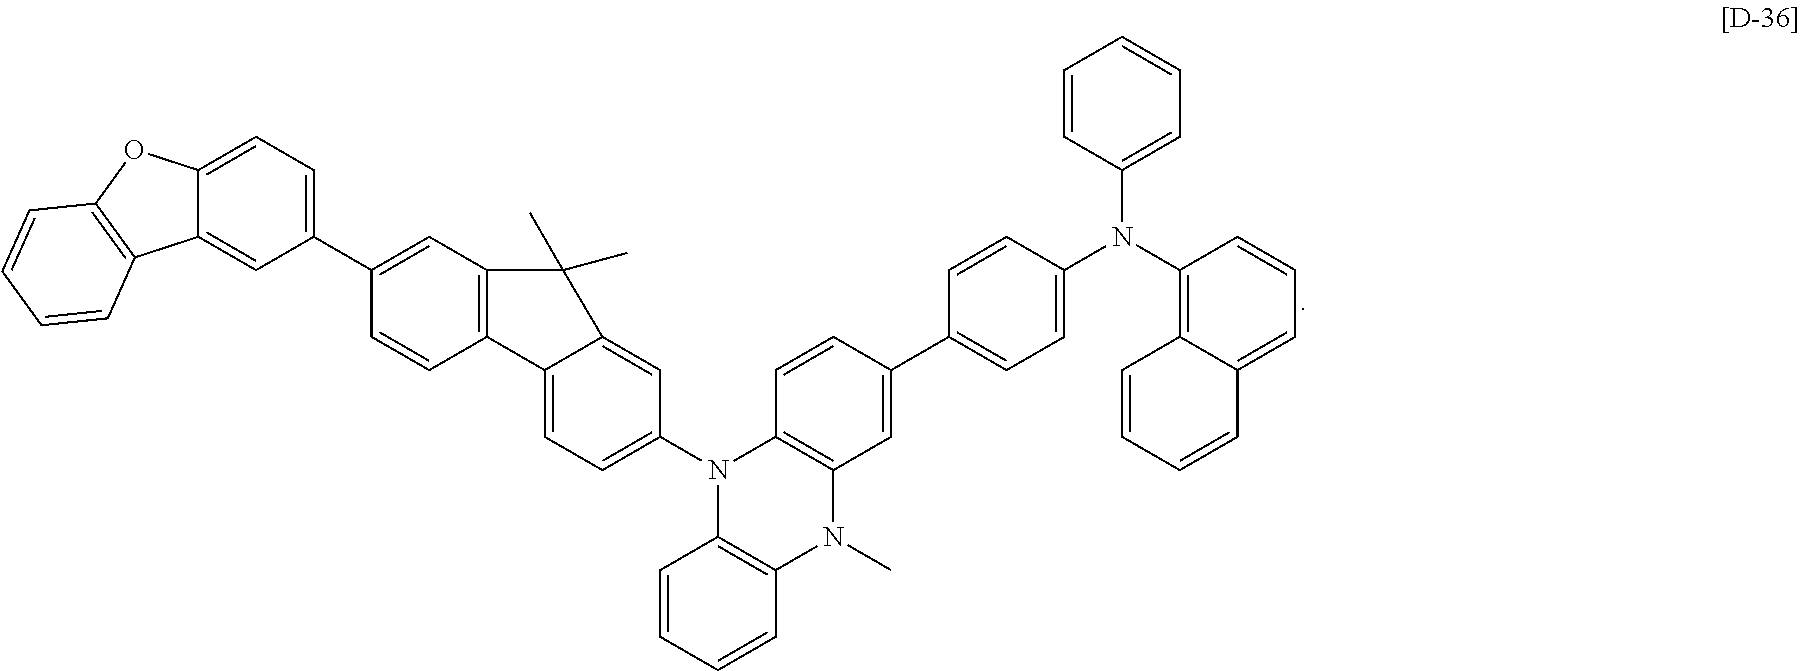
C1=CC(N(C2=C3C(=CC=C2)C=CC=C3)C2=CC=C(C3=CC4=C(C=C3)N(C3=CC=C5C(=C3)C(C)(C)C3=C5C=CC(C5=CC=C6C(=C5)C5=C(C=CC=C5)O6)=C3)C3=C(N4C)C=CC=C3)C=C2)=CC=C1
